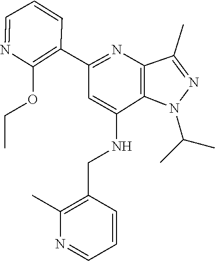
CC(C)N1C2=C(N=C(C3=C(OCC)N=CC=C3)C=C2NCC2=C(C)N=CC=C2)C(C)=N1
